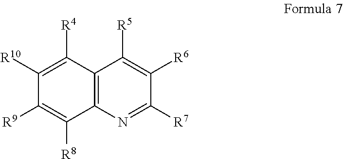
C12=C(N=C([R7])C([R6])=C1[R5])C([R8])=C([R9])C([R10])=C2[R4]
